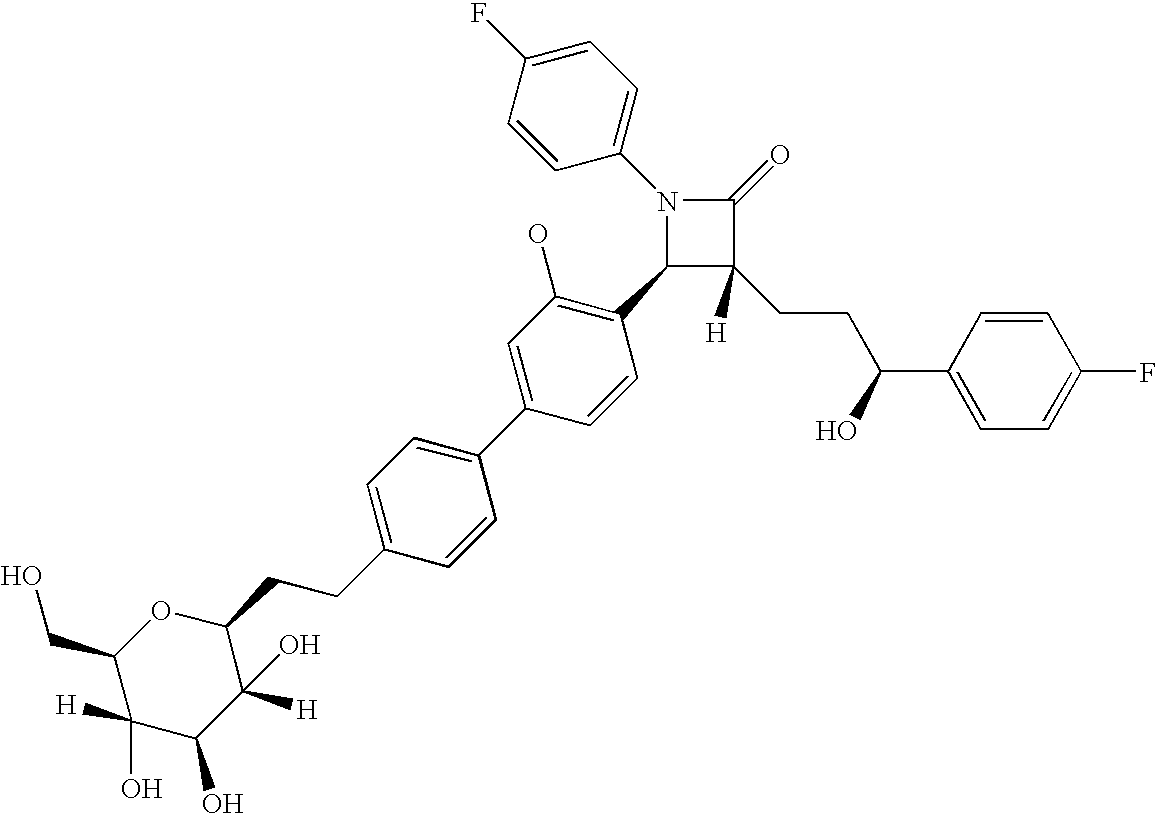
N1(C2=CC=C(F)C=C2)C(C2=C(O)C=C(C3=CC=C(CCC4OC(CO)C(O)([H])C(O)C4([H])O)C=C3)C=C2)C(CCC(C2=CC=C(F)C=C2)O)([H])C1=O
